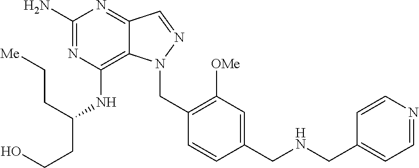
C1(N)=NC(NC(CCO)CC[Me])=C2C(=N1)C=NN2CC1=C([OMe])C=C(CNCC2=CC=NC=C2)C=C1
